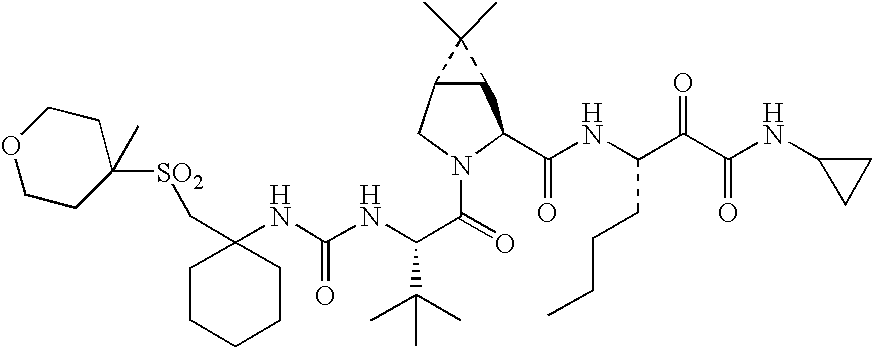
C1(NC(NC(C(=O)N2C(C(NC(C(C(NC3CC3)=O)=O)CCCC)=O)C3C(C2)C3(C)C)C(C)(C)C)=O)(C[SO2]C2(C)CCOCC2)CCCCC1
